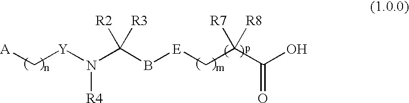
[A]C[Y]N(C(B[E]CC(C(O)=O)([R8])[R7])([R3])[R2])[R4]
